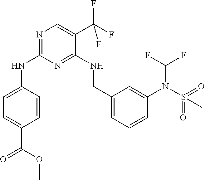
C1=C(NC2=NC=C(C(F)(F)F)C(NCC3=CC=CC(N(C(F)F)S(=O)(=O)C)=C3)=N2)C=CC(C(=O)OC)=C1
